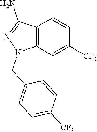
C12=C(C=C([CF3])C=C1)N(CC1=CC=C([CF3])C=C1)N=C2N
